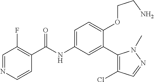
C1=NC=CC(C(=O)NC2=CC=C(OCCN)C(C3=C(Cl)C=NN3C)=C2)=C1F
